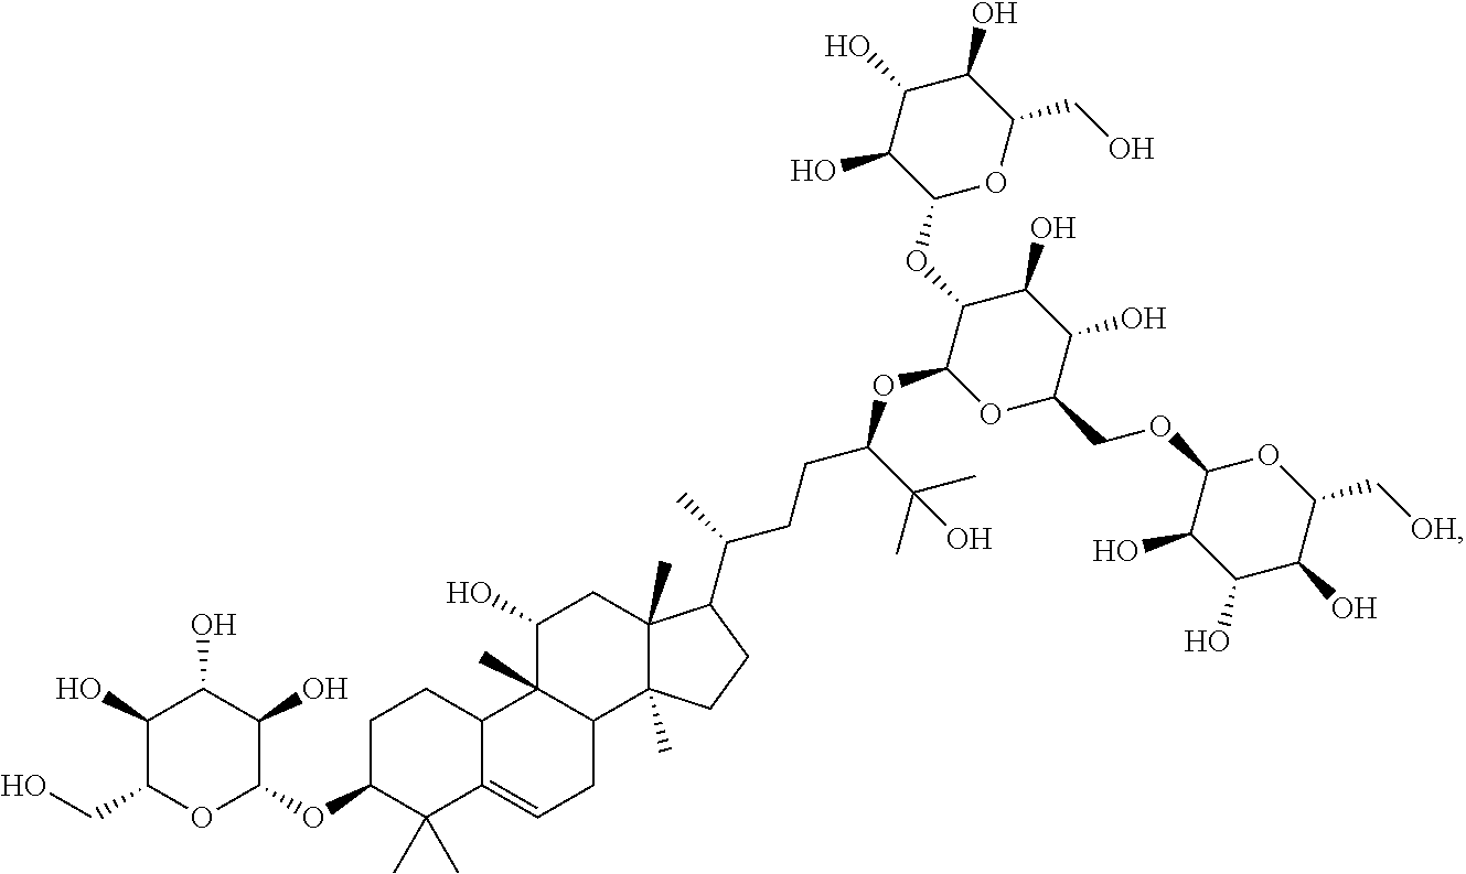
C1(O)C(CO)OC(OC2C(C)(C)C3=CCC4C(C)(C3CC2)C(O)CC2(C)C4(C)CCC2C(C)CCC(OC2OC(COC3C(O)C(O)C(O)C(C[OH])O3)C(O)C(O)C2OC2OC(CO)C(O)C(O)C2O)C(C)(C)O)C(O)C1O
